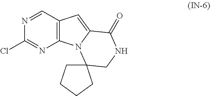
C12=C(C=NC(Cl)=N1)C=C1N2C2(CNC1=O)CCCC2
